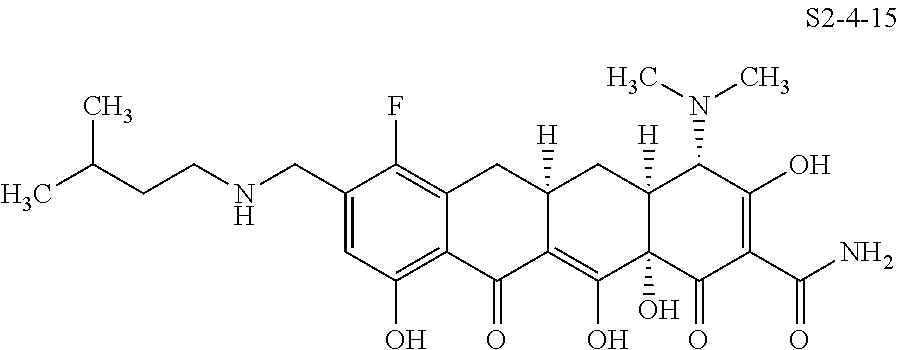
C1(CNCCC(C)C)=CC(O)=C2C(=C1F)CC1([H])C(=C(O)C3(O)C([H])(C1)C(N(C)C)C(O)=C(C(N)=O)C3=O)C2=O
